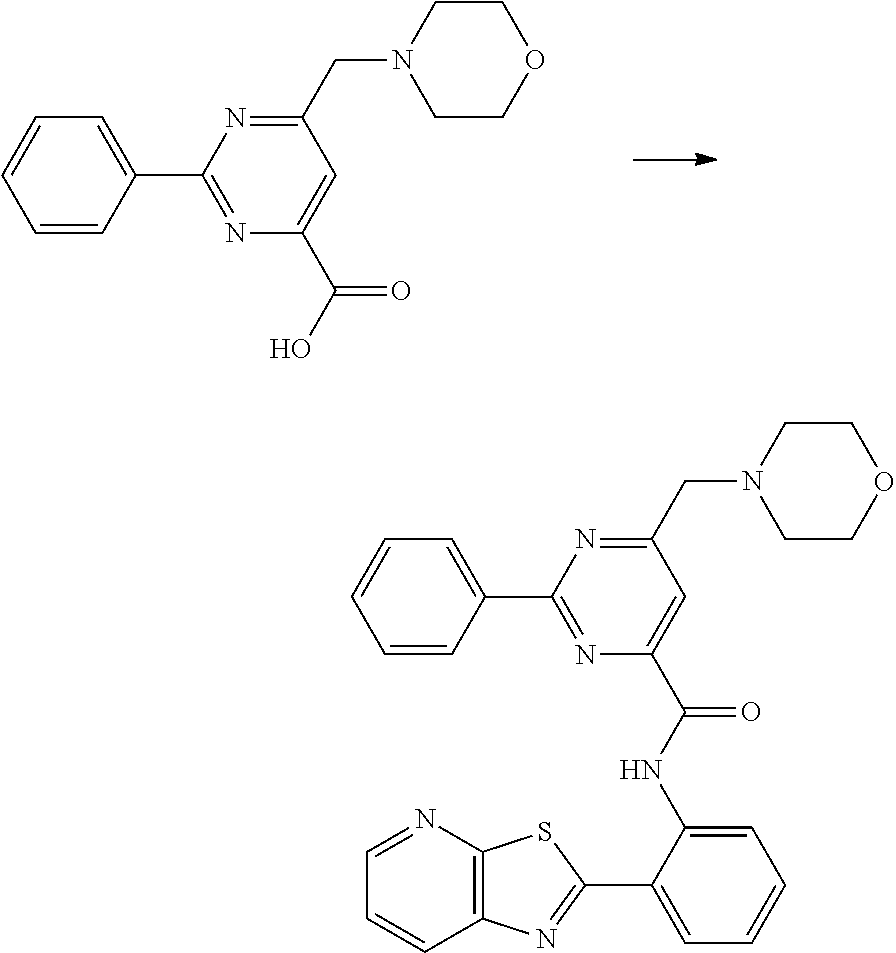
C1(CN2CCOCC2)=NC(C2=CC=CC=C2)=NC(C(=O)O)=C1.C1(CN2CCOCC2)=NC(C2=CC=CC=C2)=NC(C(=O)NC2=CC=CC=C2C2=NC3=C(S2)N=CC=C3)=C1
